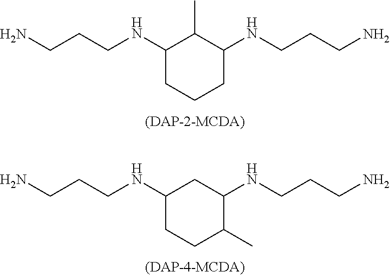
C1(NCCCN)CCCC(NCCCN)C1C.C1(NCCCN)CCC(C)C(NCCCN)C1
